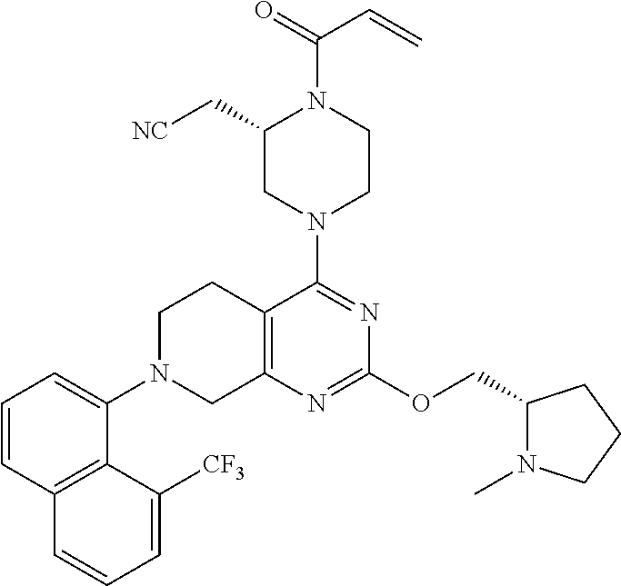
C1(C[NC])CN(C2=NC(OCC3N(C)CCC3)=NC3=C2CCN(C2=CC=CC4=C2C([CF3])=CC=C4)C3)CCN1C(=O)C=C
